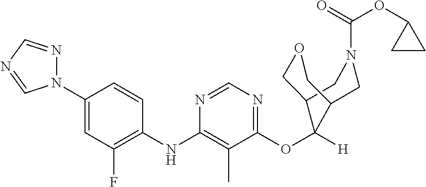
C1=CC(NC2=C(C)C(OC3([H])C4COCC3CN(C(=O)OC3CC3)C4)=NC=N2)=C(F)C=C1N1N=CN=C1
